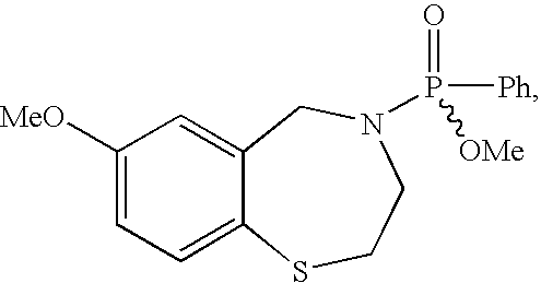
C1([MeO])=CC=C2C(=C1)CN(P([Ph])(=O)[OMe])CCS2
